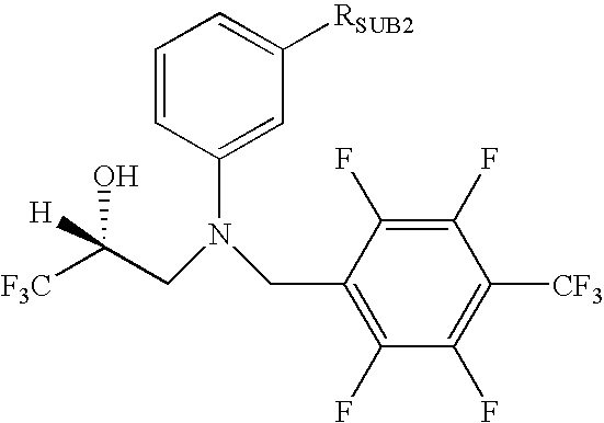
[F3C]C(CN(CC1=C(F)C(F)=C([CF3])C(F)=C1F)C1=CC([RSUB2])=CC=C1)([H])O
